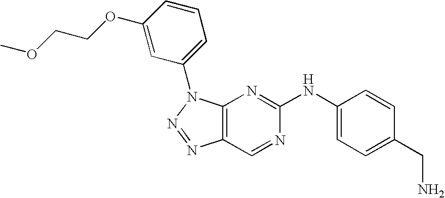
C1(NC2=NC3=C(C=N2)N=NN3C2=CC=CC(OCCOC)=C2)=CC=C(CN)C=C1
